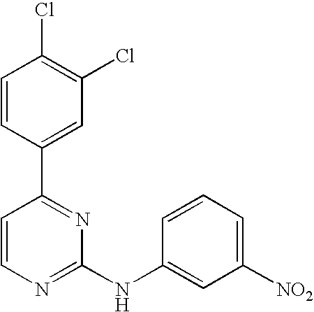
C1=CC(C2=NC(NC3=CC([NO2])=CC=C3)=NC=C2)=CC(Cl)=C1Cl
